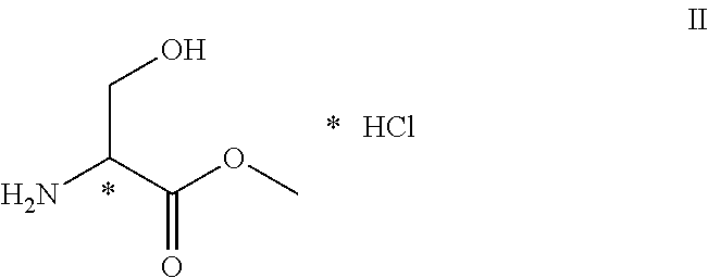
NC(C(OC)=O)CO.Cl
